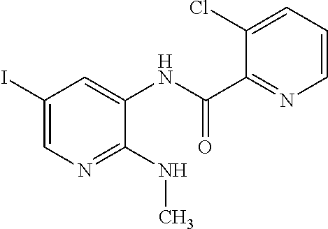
C1(NC)=NC=C(I)C=C1NC(C1=NC=CC=C1Cl)=O
